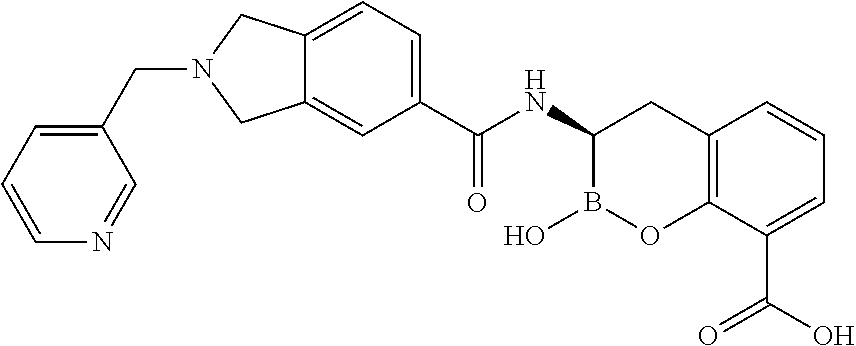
C1(NC(=O)C2=CC=C3C(=C2)CN(CC2=CC=CN=C2)C3)B(O)OC2=C(C1)C=CC=C2C(O)=O
